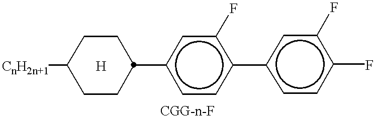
[CnH2n+1]C1CCC(c2ccc(-c3ccc(F)c(F)c3)c(F)c2)CC1.[H]
